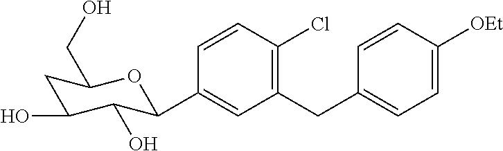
C1=CC(Cl)=C(CC2=CC=C([OEt])C=C2)C=C1C1C(O)C(O)CC(CO)O1
